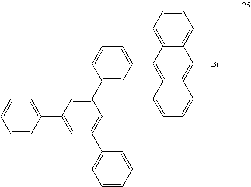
C1(C2=CC(C3=C4C(=C(Br)C5=CC=CC=C35)C=CC=C4)=CC=C2)=CC(C2=CC=CC=C2)=CC(C2=CC=CC=C2)=C1
